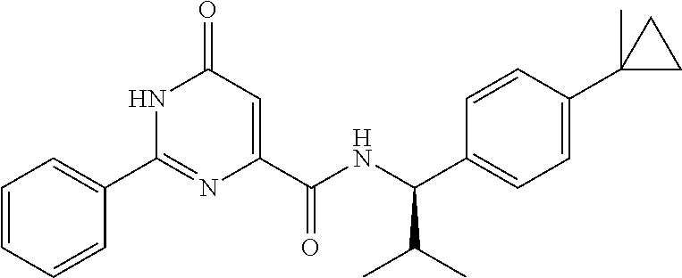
C1(C2=NC(C(NC(C3=CC=C(C4(C)CC4)C=C3)C(C)C)=O)=CC(=O)N2)=CC=CC=C1
